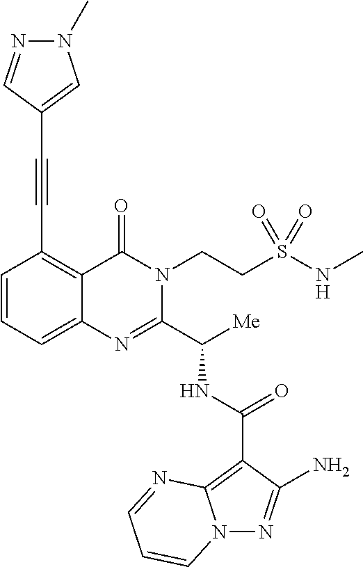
N(C(C1=NC2=CC=CC(C#CC3=CN(C)N=C3)=C2C(=O)N1CCS(NC)(=O)=O)[Me])C(C1=C2N(N=C1N)C=CC=N2)=O
